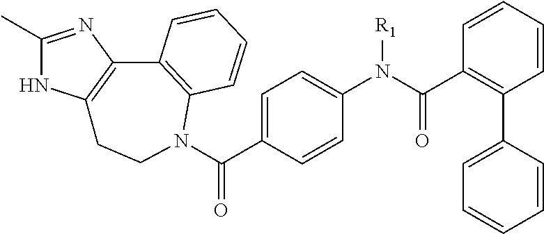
C1(C)=NC2=C(N1)CCN(C(C1=CC=C(N(C(C3=C(C4=CC=CC=C4)C=CC=C3)=O)[R1])C=C1)=O)C1=C2C=CC=C1
